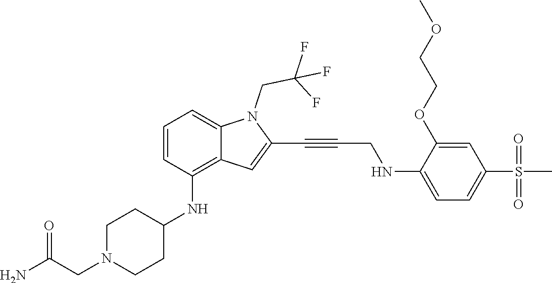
C(C#CC1=CC2=C(NC3CCN(CC(N)=O)CC3)C=CC=C2N1CC(F)(F)F)NC1=CC=C(S(C)(=O)=O)C=C1OCCOC
